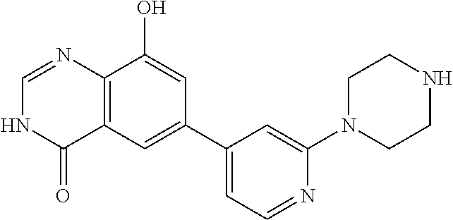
C12=C(C=C(C3=CC=NC(N4CCNCC4)=C3)C=C1O)C(=O)NC=N2
